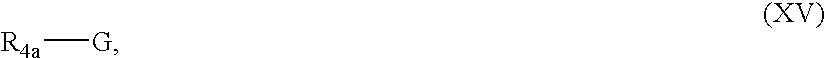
[R4a][G]
